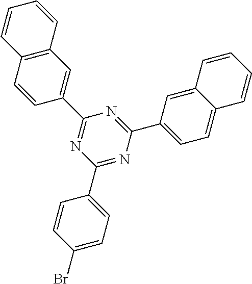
C12=C(C=CC=C1)C=C(C1=NC(C3=CC=C(Br)C=C3)=NC(C3=CC=C4C(=C3)C=CC=C4)=N1)C=C2
